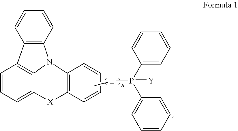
C12=C(C=CC=C1)N1C3=C2C=CC=C3[X]C2=C1C=CC=C2.C[L]P(C1=CC=CC=C1)(C1=CC=CC=C1)=[Y]
